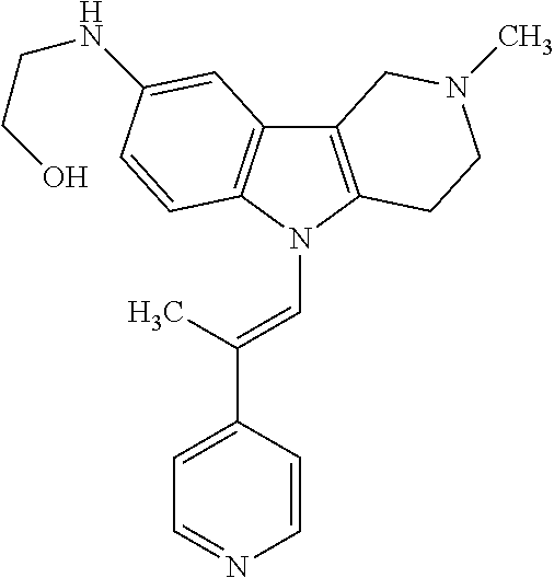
C12=C(N(C=C(C3=CC=NC=C3)C)C3=C1C=C(NCCO)C=C3)CCN(C)C2
